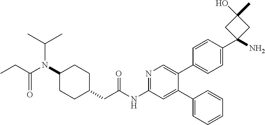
C1(N(C(CC)=O)C(C)C)CCC(CC(NC2=NC=C(C3=CC=C(C4(N)CC(O)(C)C4)C=C3)C(C3=CC=CC=C3)=C2)=O)CC1
